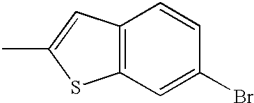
C12=C(C=C(C)S1)C=CC(Br)=C2
